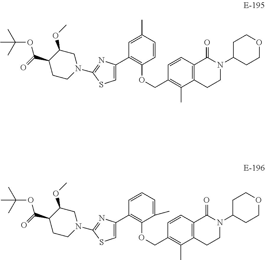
C1(COC2=C(C3=CSC(N4CCC(C(=O)OC(C)(C)C)C(OC)C4)=N3)C=C(C)C=C2)=C(C)C2=C(C=C1)C(=O)N(C1CCOCC1)CC2.C1(COC2=C(C3=CSC(N4CCC(C(=O)OC(C)(C)C)C(OC)C4)=N3)C=CC=C2C)=C(C)C2=C(C=C1)C(=O)N(C1CCOCC1)CC2
